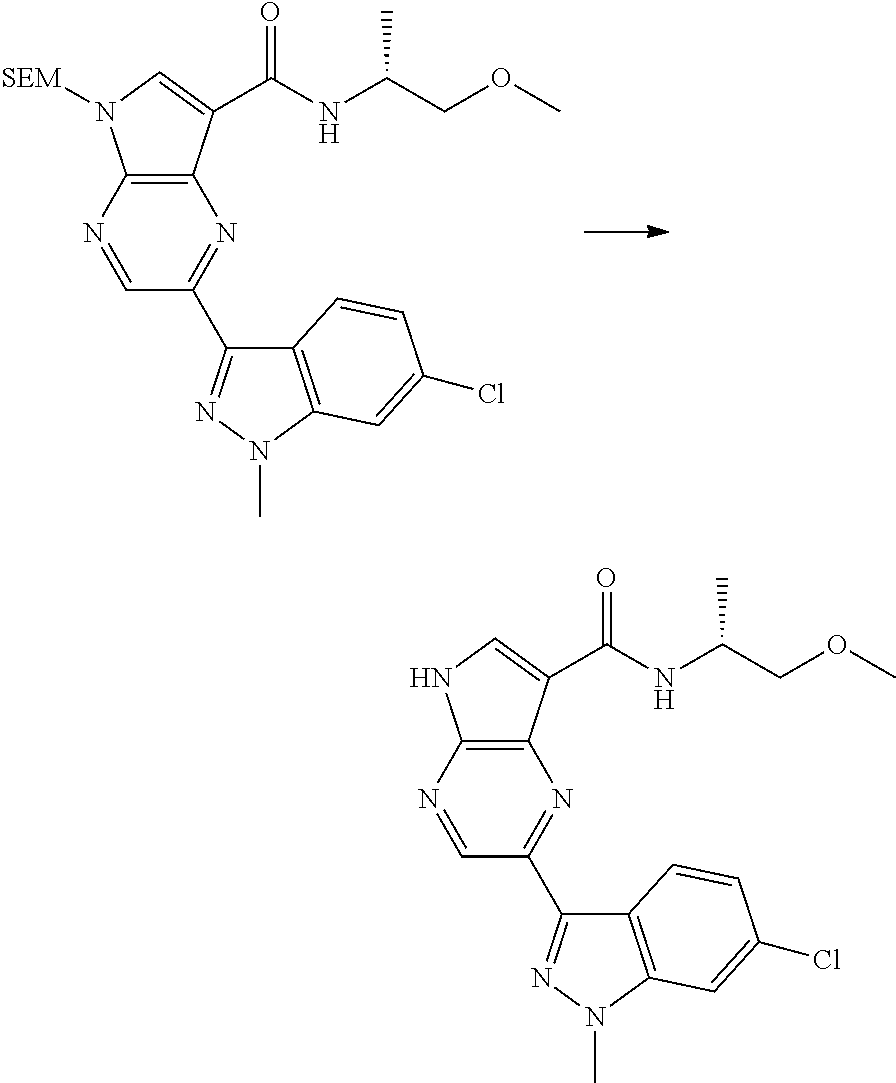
C1=NC2=C(N=C1C1=NN(C)C3=C1C=CC(Cl)=C3)C(C(NC(C)COC)=O)=CN2[SEM].C1=NC2=C(N=C1C1=NN(C)C3=C1C=CC(Cl)=C3)C(C(NC(C)COC)=O)=CN2
